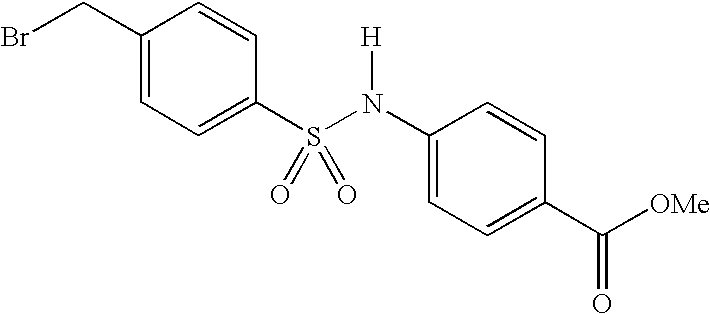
C1(CBr)=CC=C(S(N(C2=CC=C(C([OMe])=O)C=C2)[H])(=O)=O)C=C1
